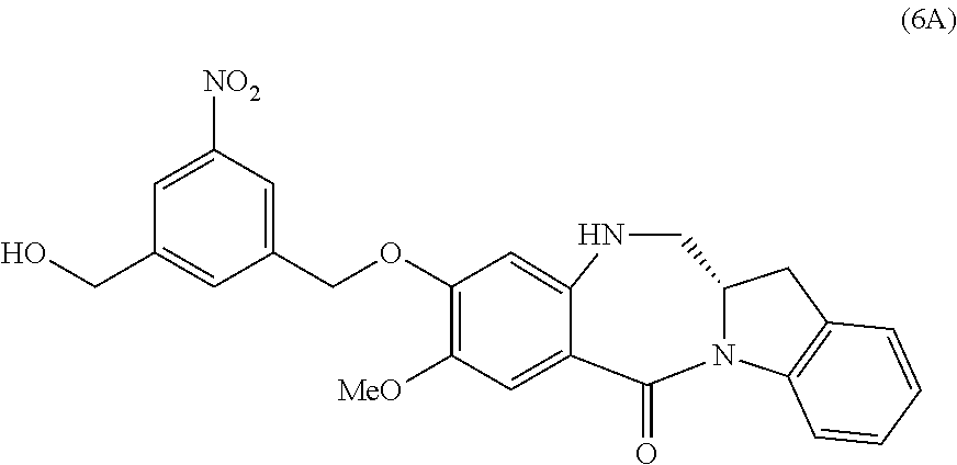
C(C1=CC([NO2])=CC(CO)=C1)OC1=C([MeO])C=C2C(=O)N3C(CNC2=C1)CC1=C3C=CC=C1
